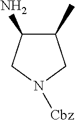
C1(C)C(N)CN([Cbz])C1
